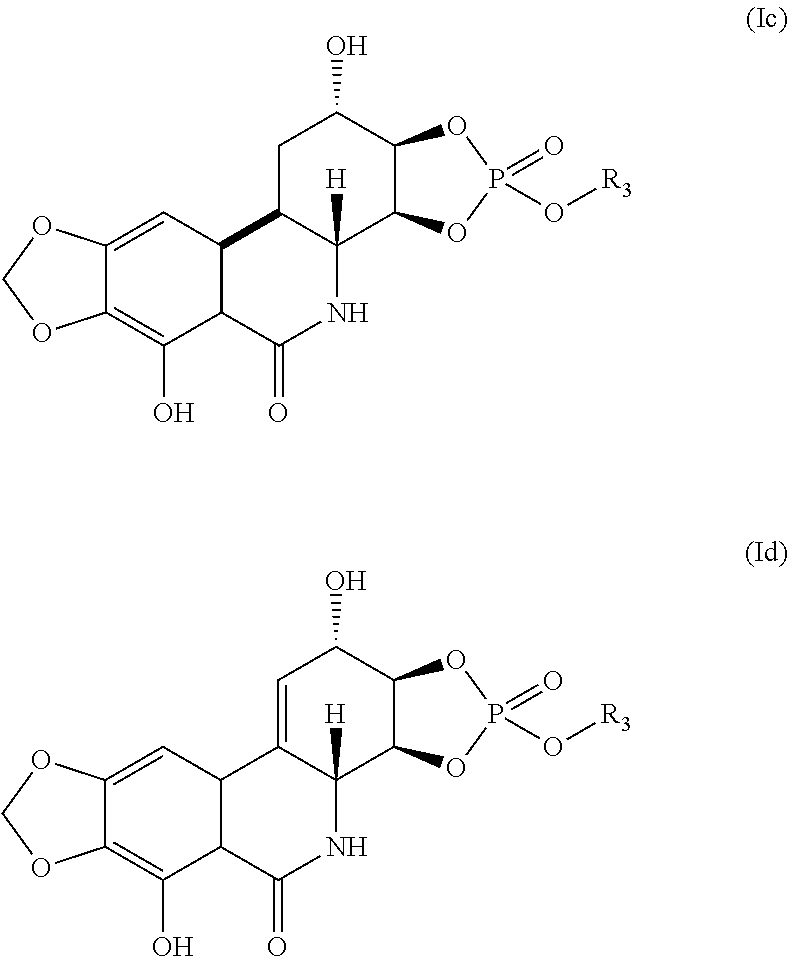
C12=CC3C(C(O)=C1OCO2)C(=O)NC1([H])C3CC(O)C2C1OP(=O)(O[R3])O2.C12=CC3C(C(O)=C1OCO2)C(=O)NC1([H])C3=CC(O)C2C1OP(=O)(O[R3])O2
